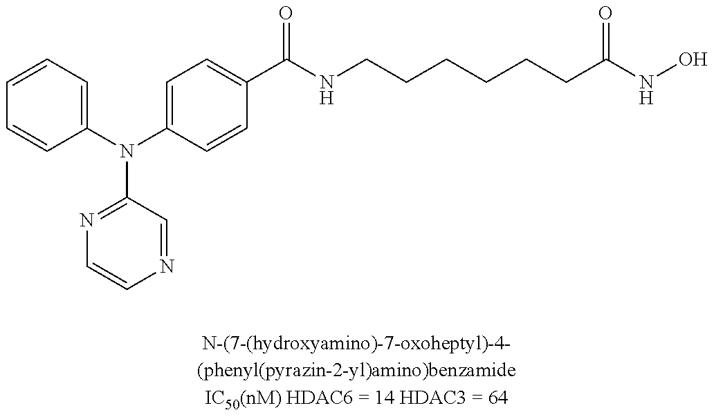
C1=CC=C(N(C2=CC=C(C(NCCCCCCC(NO)=O)=O)C=C2)C2=NC=CN=C2)C=C1
